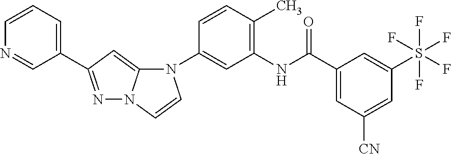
C1(N2C3=CC(C4=CC=CN=C4)=NN3C=C2)=CC(NC(C2=CC([CN])=CC(S(F)(F)(F)(F)F)=C2)=O)=C(C)C=C1
